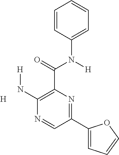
[H].C1=CC(N(C(C2=C(N[H])N=CC(C3=CC=CO3)=N2)=O)[H])=CC=C1
